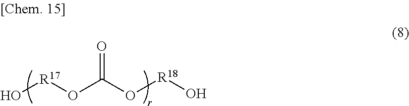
O[R17]OC(O[R18]O)=O
